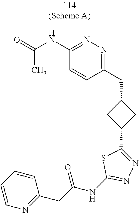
C1(CC2=NN=C(NC(=O)C)C=C2)CC(C2=NN=C(NC(CC3=NC=CC=C3)=O)S2)C1
